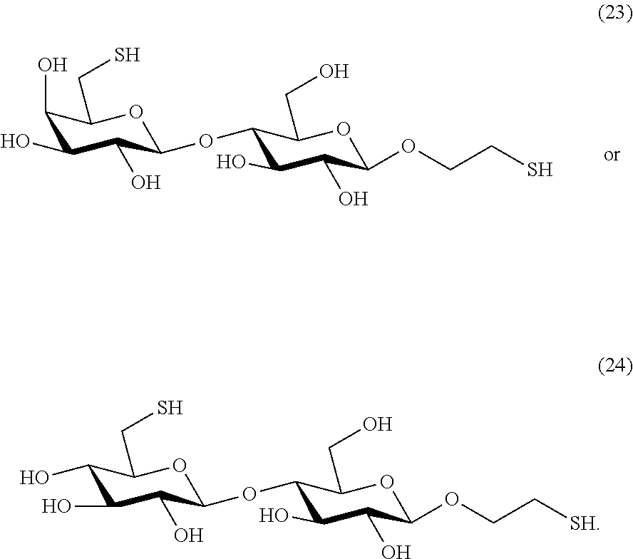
C1(O)C(O)C(O)C(OC2C(O)C(O)C(OCC[SH])OC2CO)OC1CS.C1(O)C(O)C(O)C(OC2C(O)C(O)C(OCCS)OC2CO)OC1CS
